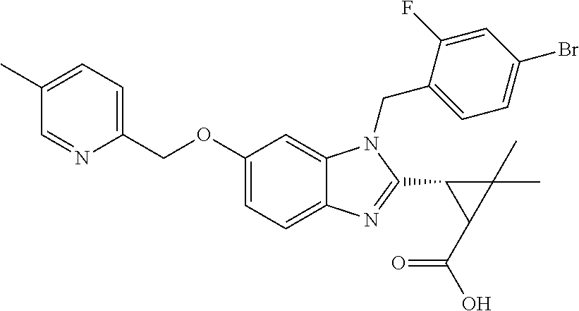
C1(C)=CC=C(COC2=CC=C3C(=C2)N(CC2=CC=C(Br)C=C2F)C(C2C(C(=O)O)C2(C)C)=N3)N=C1
